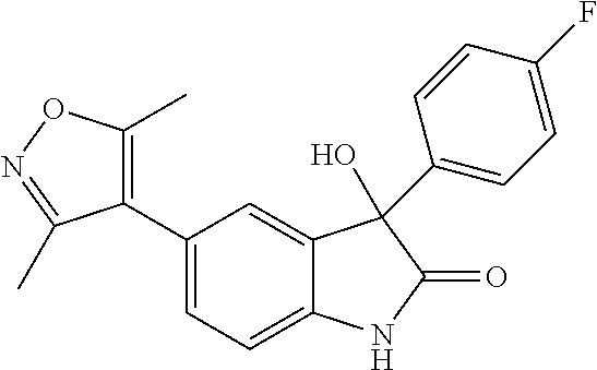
C1(C2=CC=C3C(=C2)C(C2=CC=C(F)C=C2)(O)C(=O)N3)=C(C)ON=C1C
